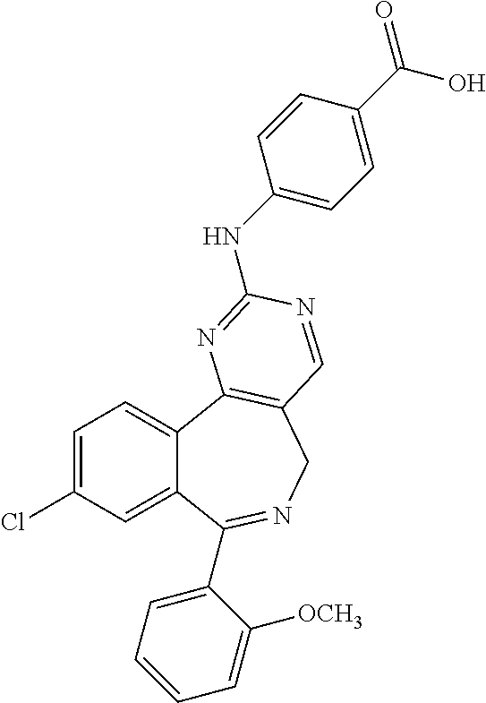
C1=C(Cl)C=C2C(=C1)C1=C(CN=C2C2=CC=CC=C2[OCH3])C=NC(NC2=CC=C(C(=O)O)C=C2)=N1
